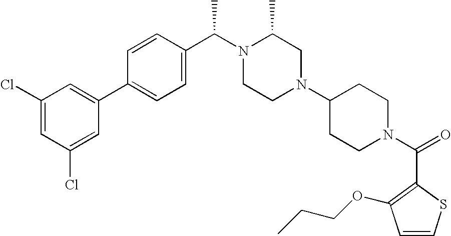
ClC1=CC(Cl)=CC(C2=CC=C(C(N3CCN(C4CCN(C(C5=C(OCCC)C=CS5)=O)CC4)CC3C)C)C=C2)=C1
